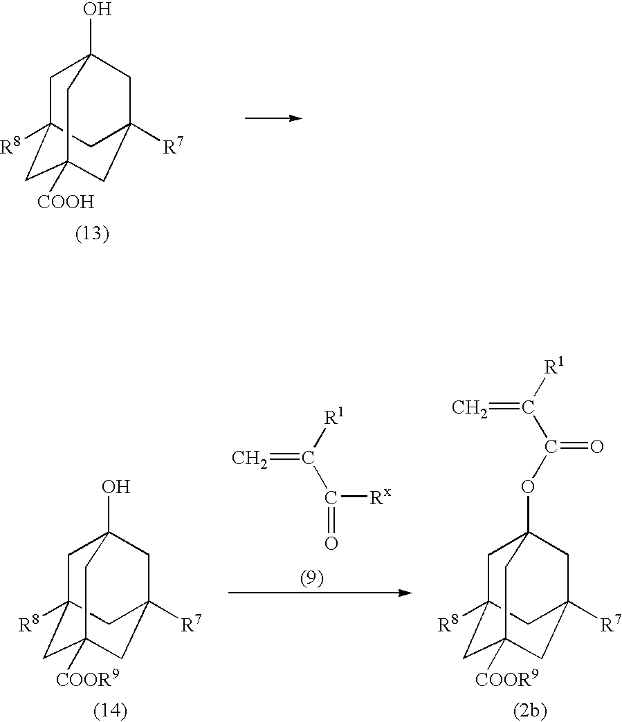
C1C2([R8])CC3([COOH])CC([R7])(CC1(O)C3)C2.C=C([R1])C(=O)[Rx].C1C2([R8])CC3([COOR9])CC([R7])(CC1(O)C3)C2.C1C2([R8])CC3([COOR9])CC([R7])(CC1(OC(C([R1])=C)=O)C3)C2
